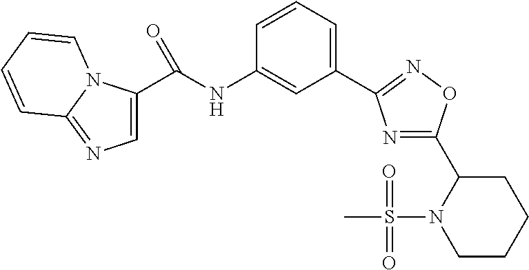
N1=C(C2N(S(C)(=O)=O)CCCC2)ON=C1C1=CC=CC(NC(=O)C2=CN=C3N2C=CC=C3)=C1
